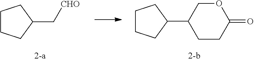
C1CCC(C[CHO])C1.C1CCC(C2CCC(=O)OC2)C1
